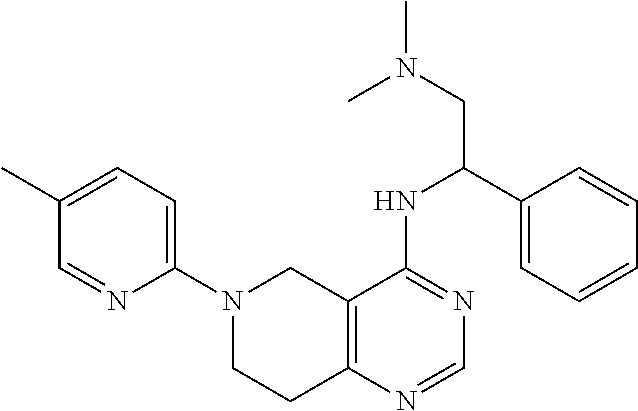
C1=C(C)C=NC(N2CCC3=C(C2)C(NC(CN(C)C)C2=CC=CC=C2)=NC=N3)=C1
